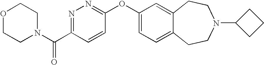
C1(OC2=NN=C(C(N3CCOCC3)=O)C=C2)=CC=C2C(=C1)CCN(C1CCC1)CC2
